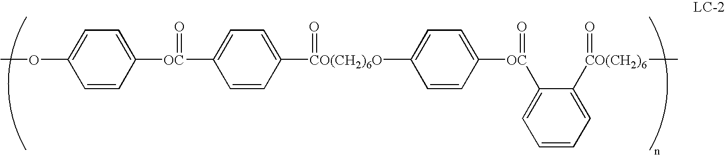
C1=CC([OC](C2=CC=C([CO(CH2)6O](=O)C3=CC=C([OC](C4=CC=CC=C4[CO(CH2)6](C)=O)=O)C=C3)C=C2)=O)=CC=C1OC
